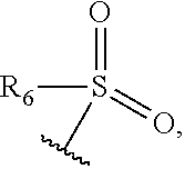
[R6]S(=O)(=O)C
